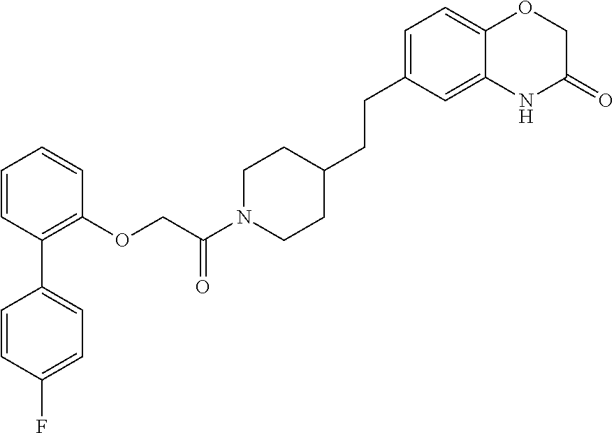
C1=CC(C2=CC=C(F)C=C2)=C(OCC(N2CCC(CCC3=CC=C4C(=C3)NC(=O)CO4)CC2)=O)C=C1
